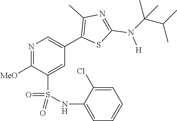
N1=C([MeO])C(S(NC2=CC=CC=C2Cl)(=O)=O)=CC(C2=C(C)N=C(N([H])C(C(C)C)(C)C)S2)=C1
